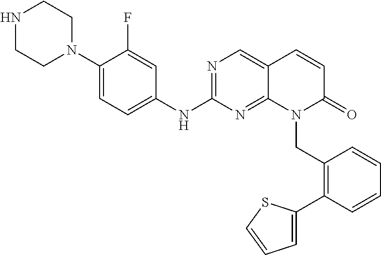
N1CCN(C2=CC=C(NC3=NC=C4C(=N3)N(CC3=C(C5=CC=CS5)C=CC=C3)C(=O)C=C4)C=C2F)CC1
